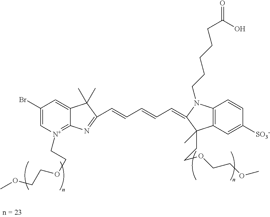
C1(Br)=C[N+](CCOCCOC)=C2C(=C1)C(C)(C)C(C=CC=CC=C1N(CCCCCC(O)=O)C3=C(C1(CCOCCOC)C)C=C([SO3-])C=C3)=N2
